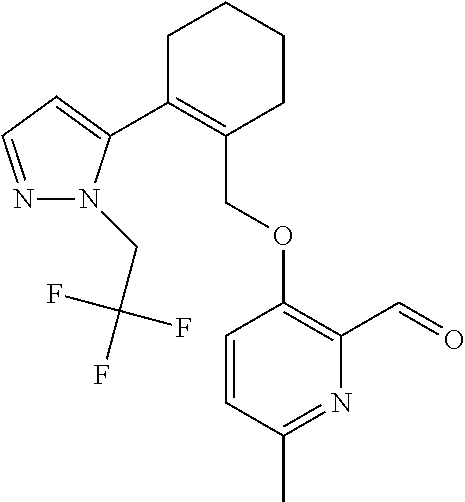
C1C(C2=CC=NN2CC(F)(F)F)=C(COC2=C(C=O)N=C(C)C=C2)CCC1
